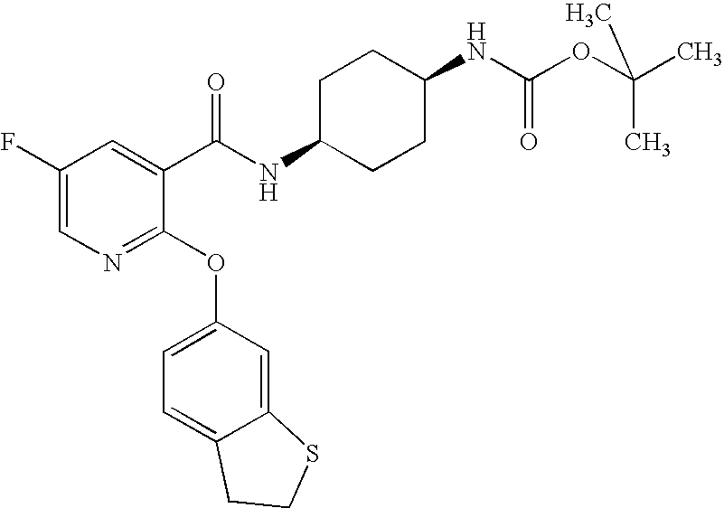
C1(F)=CN=C(OC2=CC=C3C(=C2)SCC3)C(C(NC2CCC(NC(OC(C)(C)C)=O)CC2)=O)=C1
